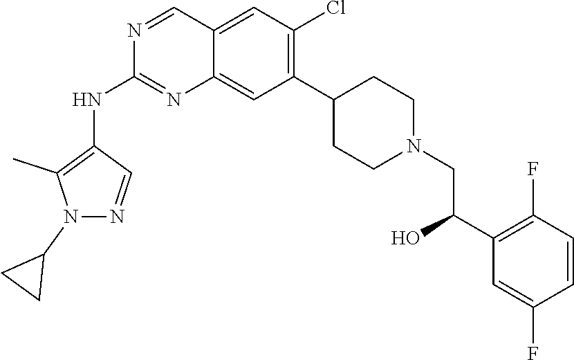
C12=CC(Cl)=C(C3CCN(CC(C4=C(F)C=CC(F)=C4)O)CC3)C=C1N=C(NC1=C(C)N(C3CC3)N=C1)N=C2
